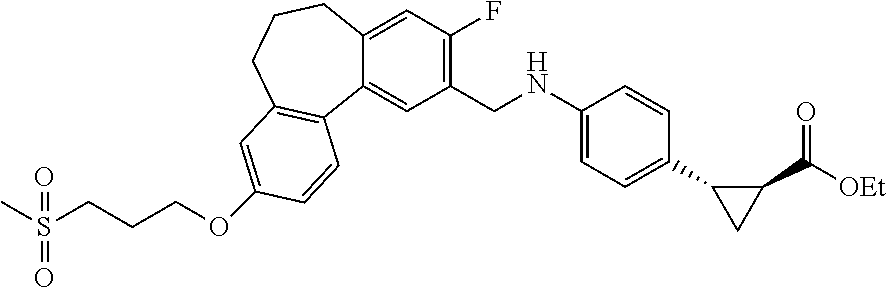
C12=CC(F)=C(CNC3=CC=C(C4CC4C([OEt])=O)C=C3)C=C1C1=C(CCC2)C=C(OCCCS(C)(=O)=O)C=C1
